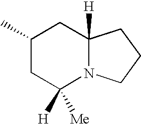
C1(C)CC([H])([Me])N2C([H])(C1)CCC2
